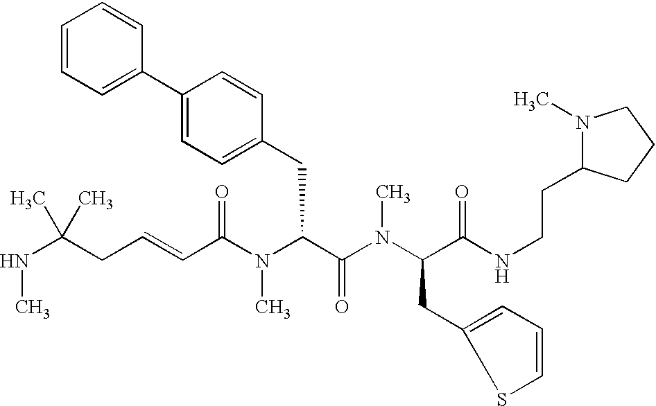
N(C(CC=CC(N(C(C(=O)N(C)C(CC1=CC=CS1)C(=O)NCCC1N(C)CCC1)CC1=CC=C(C2=CC=CC=C2)C=C1)C)=O)(C)C)C
